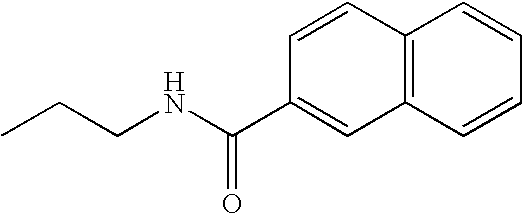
CCCNC(C1=CC2=C(C=C1)C=CC=C2)=O
